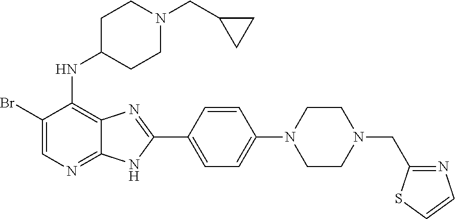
BrC1=CN=C2C(=C1NC1CCN(CC3CC3)CC1)N=C(C1=CC=C(N3CCN(CC4=NC=CS4)CC3)C=C1)N2
